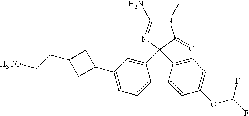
N1(C)C(N)=NC(C2=CC=C(OC(F)F)C=C2)(C2=CC(C3CC(CC[H3CO])C3)=CC=C2)C1=O
